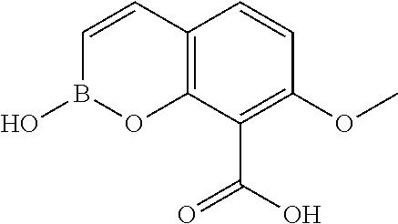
C12=C(C(C(O)=O)=C(OC)C=C1)OB(O)C=C2
